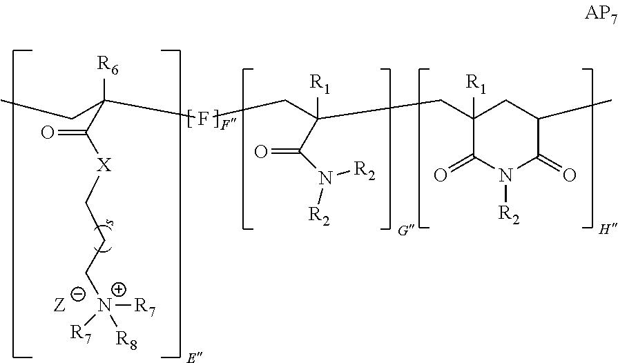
C1(=O)N([R2])C(=O)C(C)CC1(CC(C(N([R2])[R2])=O)(CFC(C([X]CCCN([R7])([R7])[R8])=O)([R6])CC)[R1])[R1]
